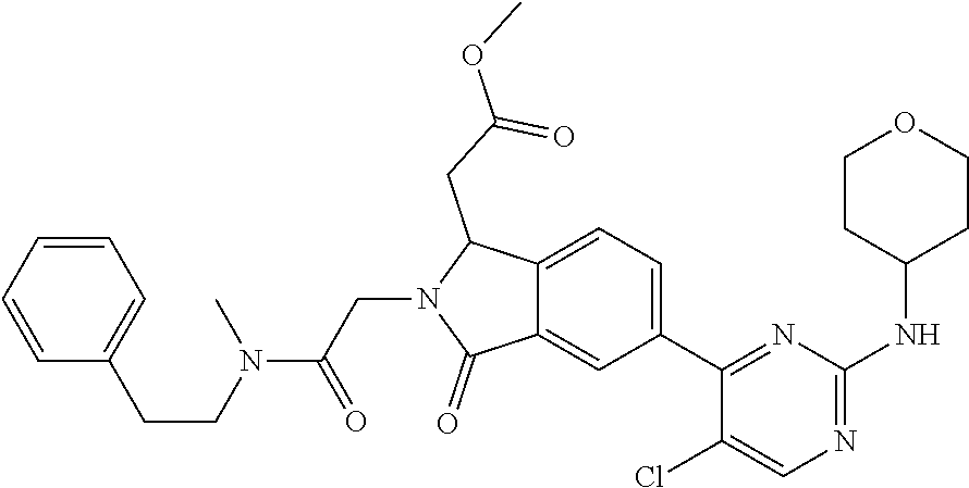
C1(C2=NC(NC3CCOCC3)=NC=C2Cl)=CC=C2C(=C1)C(=O)N(CC(N(CCC1=CC=CC=C1)C)=O)C2CC(=O)OC
